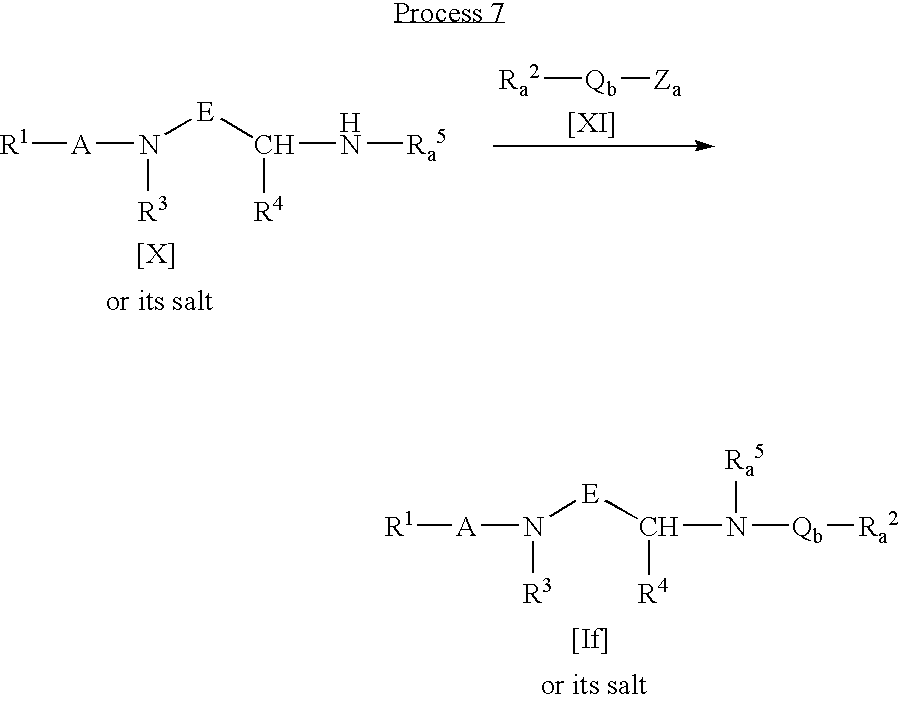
N([E]C([R4])N([Ra5])[Qb][Ra2])([A][R1])[R3].[[If]].N([E]C([R4])N[Ra5])([A][R1])[R3].[[X]].[Ra2][Qb][Za].[[XI]]
